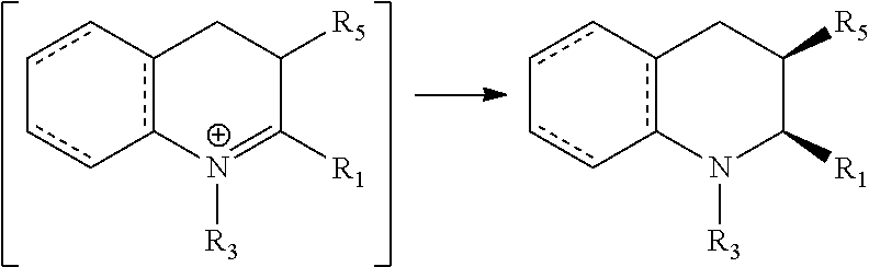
c1c-c2c(-cc-1)[N+]([R3])=C([R1])C([R5])C2.c1c-c2c(-cc-1)N([R3])C([R1])C([R5])C2
